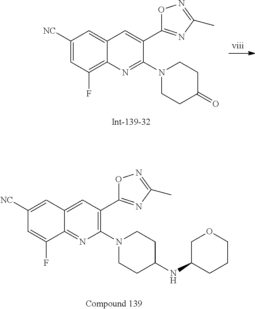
C1([NC])=CC2=CC(C3=NC(C)=NO3)=C(N3CCC(NC4COCCC4)CC3)N=C2C(F)=C1.C1([NC])=CC(F)=C2C(=C1)C=C(C1=NC(C)=NO1)C(N1CCC(=O)CC1)=N2
